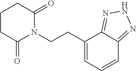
C1C(=O)N(CCC2=CC=CC3=NNN=C23)C(=O)CC1
